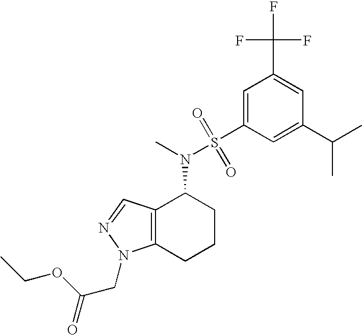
C1(C(C)C)=CC(S(=O)(=O)N(C2C3=C(CCC2)N(CC(=O)OCC)N=C3)C)=CC(C(F)(F)F)=C1
